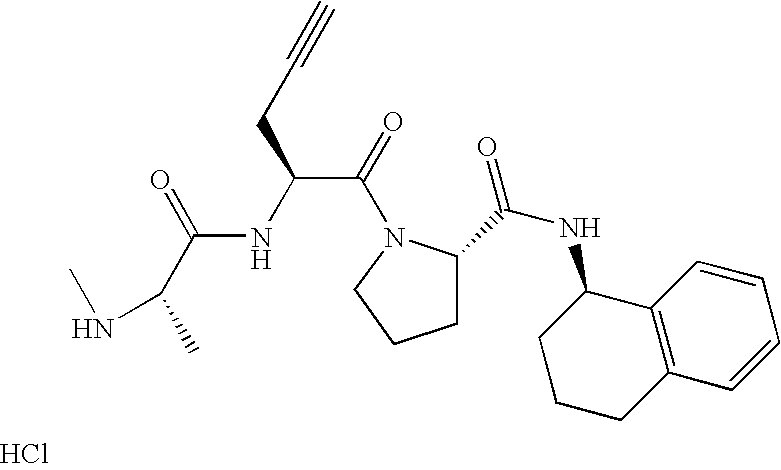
C1CCN(C(=O)C(NC(C(C)NC)=O)CC#C)C1C(NC1C2=C(C=CC=C2)CCC1)=O.Cl
